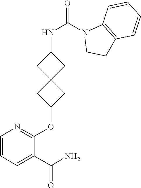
C1(C(N)=O)=CC=CN=C1OC1CC2(C1)CC(NC(N1CCC3=C1C=CC=C3)=O)C2
